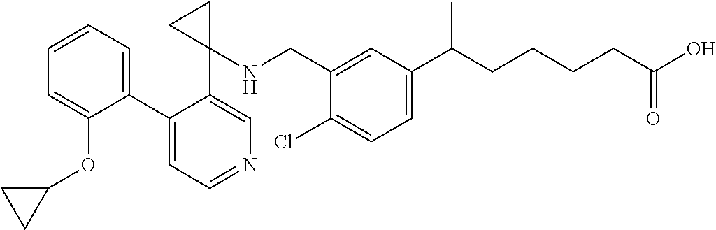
C1=C(C(CCCCC(=O)O)C)C=C(CNC2(C3=CN=CC=C3C3=CC=CC=C3OC3CC3)CC2)C(Cl)=C1
